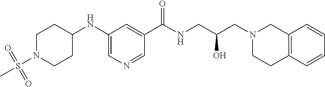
C1(NC2CCN(S(C)(=O)=O)CC2)=CN=CC(C(NCC(CN2CCC3=C(C2)C=CC=C3)O)=O)=C1
